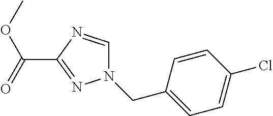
N1(CC2=CC=C(Cl)C=C2)C=NC(C(=O)OC)=N1
